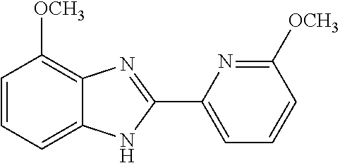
C1=CC=C2C(=C1[OCH3])N=C(C1=CC=CC([OCH3])=N1)N2
